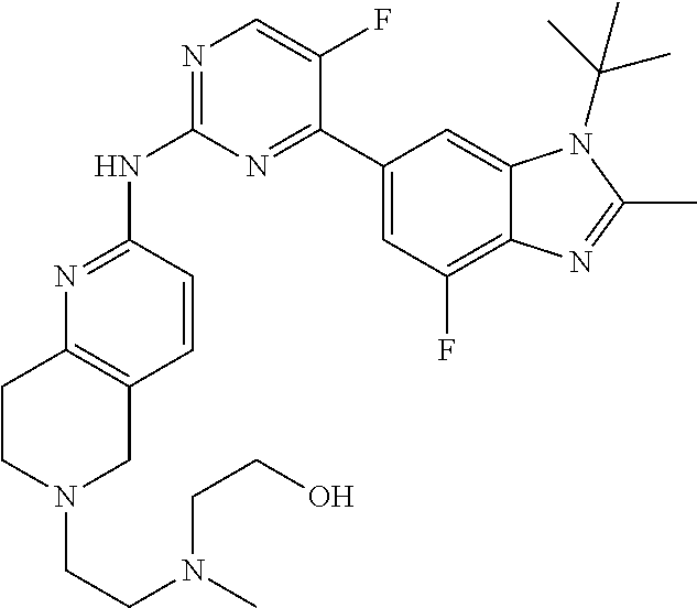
N1=C(NC2=NC=C(F)C(C3=CC(F)=C4C(=C3)N(C(C)(C)C)C(C)=N4)=N2)C=CC2=C1CCN(CCN(C)CCO)C2
